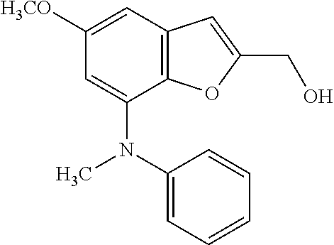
C12=C(C=C([H3CO])C=C1N(C)C1=CC=CC=C1)C=C(CO)O2
